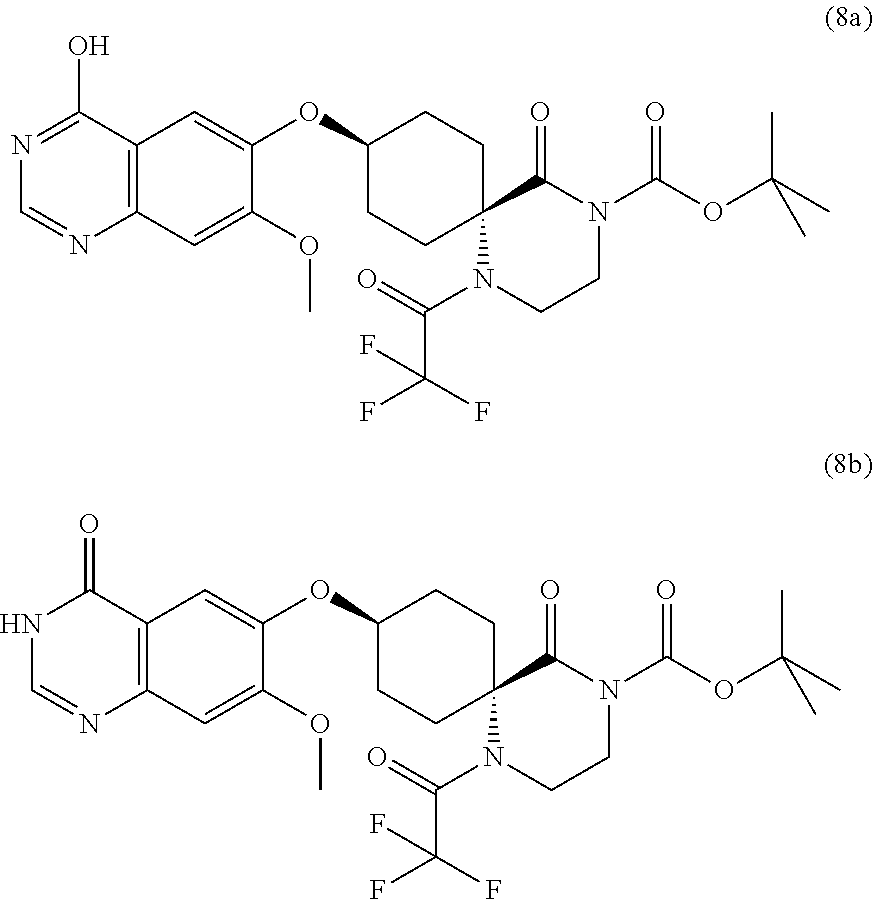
C12(N(C(=O)C(F)(F)F)CCN(C(OC(C)(C)C)=O)C1=O)CCC(OC1=CC3=C(C=C1OC)N=CN=C3O)CC2.C12(N(C(=O)C(F)(F)F)CCN(C(OC(C)(C)C)=O)C1=O)CCC(OC1=CC3=C(C=C1OC)N=CNC3=O)CC2
